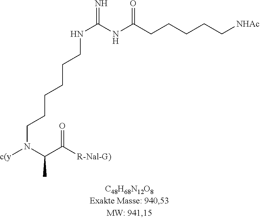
N(C(NC(CCCCC[NHAc])=O)=N)CCCCCCN([c(y])C(C([R-Nal-G)])=O)C
